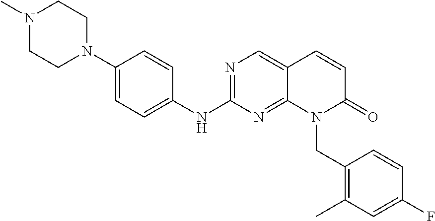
N1(C)CCN(C2=CC=C(NC3=NC=C4C(=N3)N(CC3=C(C)C=C(F)C=C3)C(=O)C=C4)C=C2)CC1
